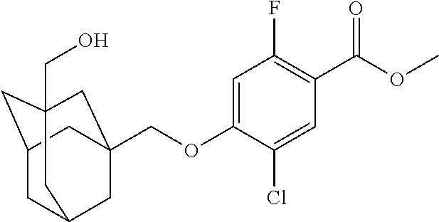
C1C2CC3(CO)CC(COC4=CC(F)=C(C(OC)=O)C=C4Cl)(CC1C3)C2
